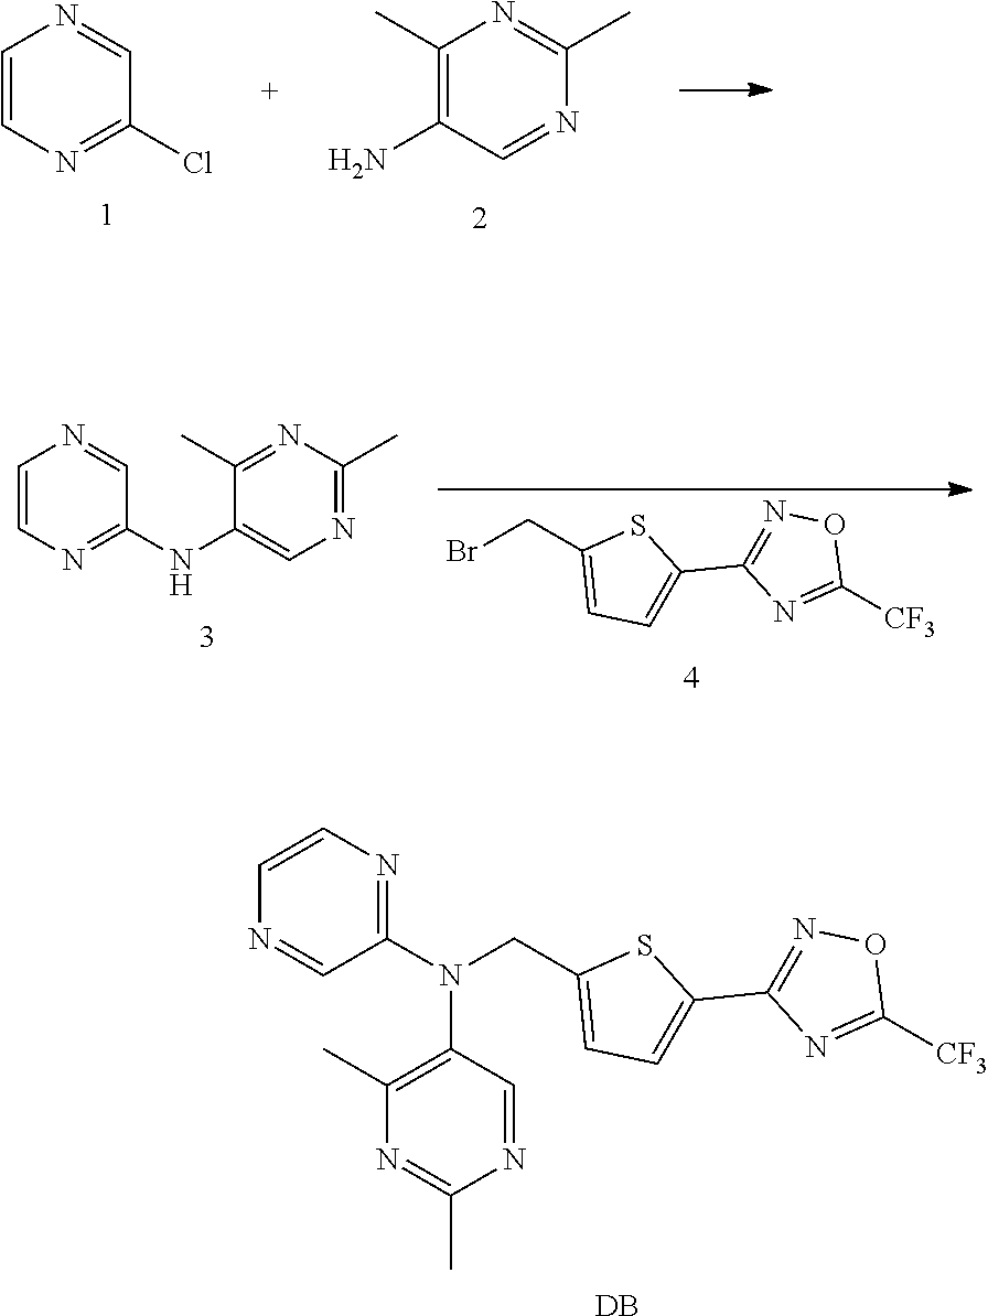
C1=CN=C(Cl)C=N1.C1(C)=C(N)C=NC(C)=N1.C1=CN=C(NC2=CN=C(C)N=C2C)C=N1.BrCC1=CC=C(C2=NOC([CF3])=N2)S1.N(CC1=CC=C(C2=NOC([CF3])=N2)S1)(C1=NC=CN=C1)C1=C(C)N=C(C)N=C1.[DB]
